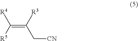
[R4]C(=C([R3])C[CN])[R5]
